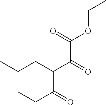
C1(C)(C)CCC(=O)C(C(=O)C(=O)OCC)C1
